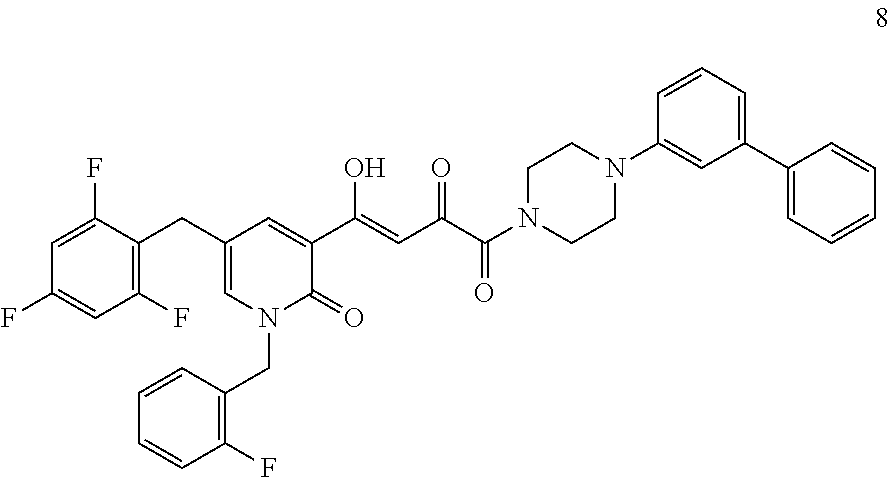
C1(F)=C(CC2=CN(CC3=C(F)C=CC=C3)C(=O)C(C(O)=CC(=O)C(=O)N3CCN(C4=CC(C5=CC=CC=C5)=CC=C4)CC3)=C2)C(F)=CC(F)=C1
